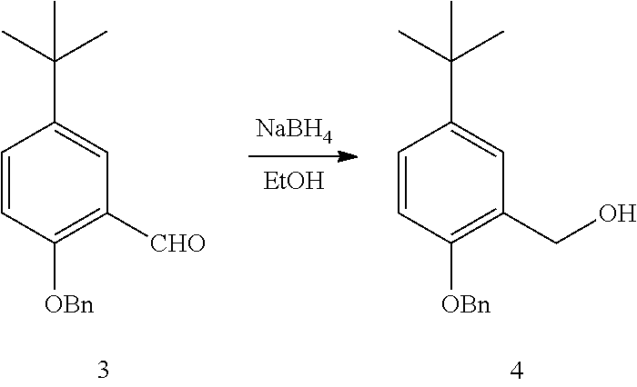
C1=CC([OBn])=C([CHO])C=C1C(C)(C)C.C1=CC([OBn])=C(CO)C=C1C(C)(C)C.[EtOH].[NaBH4]
